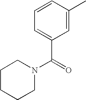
C1=CC(C)=CC(C(=O)N2CCCCC2)=C1
